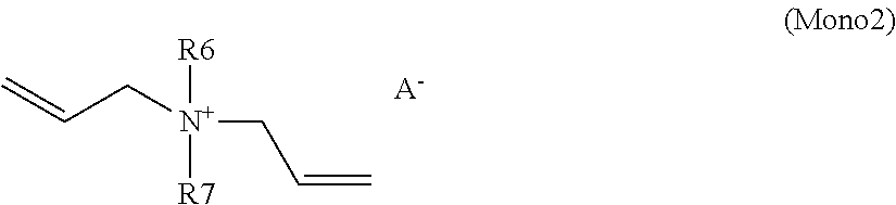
C=CC[N+](CC=C)([R6])[R7].[A-]
